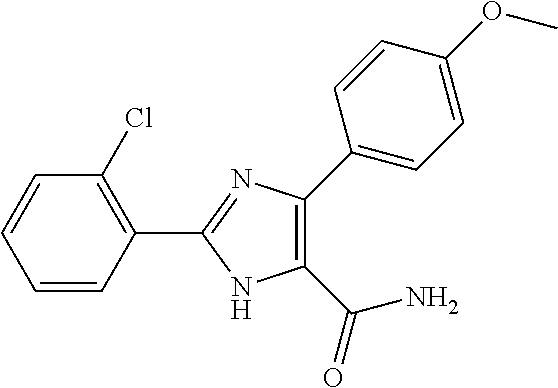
C1=CC=CC(C2=NC(C3=CC=C(OC)C=C3)=C(C(=O)N)N2)=C1Cl
